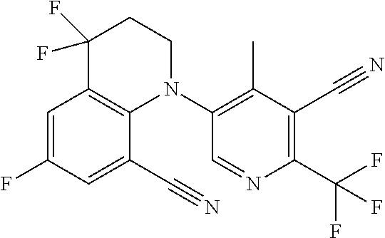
C1=C(F)C=C(C#N)C2=C1C(F)(F)CCN2C1=C(C)C(C#N)=C(C(F)(F)F)N=C1
